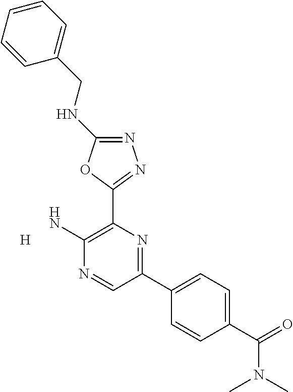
N1=C(NCC2=CC=CC=C2)OC(C2=C(N)N=CC(C3=CC=C(C(=O)N(C)C)C=C3)=N2)=N1.[H]
